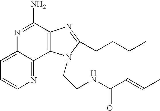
C1=C2C(=NC=C1)C1=C(C(N)=N2)N=C(CCCC)N1CCNC(C=CC)=O
